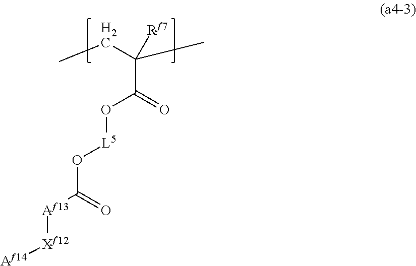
C(C(O[L5]OC([Af13][Xf12][Af14])=O)=O)([Rf7])(C)CC
